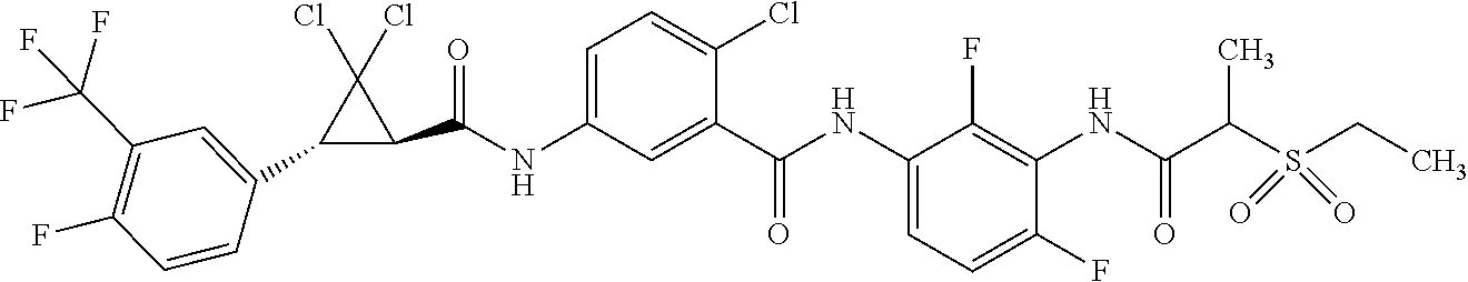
C1(C(NC2=CC=C(Cl)C(C(NC3=CC=C(F)C(NC(=O)C(S(CC)(=O)=O)C)=C3F)=O)=C2)=O)C(Cl)(Cl)C1C1=CC(C(F)(F)F)=C(F)C=C1
